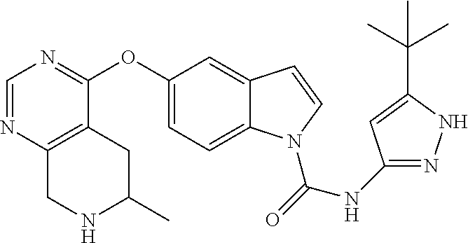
C1=NC2=C(C(OC3=CC=C4C(=C3)C=CN4C(=O)NC3=NNC(C(C)(C)C)=C3)=N1)CC(C)NC2
